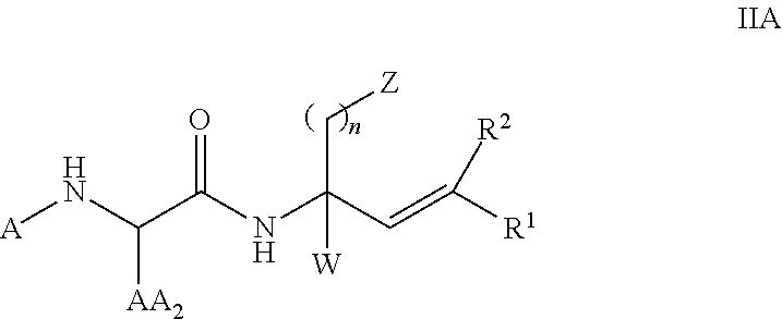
[A]NC(C(NC(C=C([R1])[R2])(C[Z])[W])=O)[AA2]
